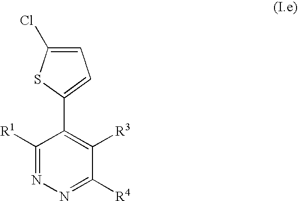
C1([R1])=NN=C([R4])C([R3])=C1C1=CC=C(Cl)S1
